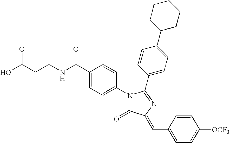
OC(CCNC(C1=CC=C(N2C(=O)C(=CC3=CC=C([OCF3])C=C3)N=C2C2=CC=C(C3CCCCC3)C=C2)C=C1)=O)=O
